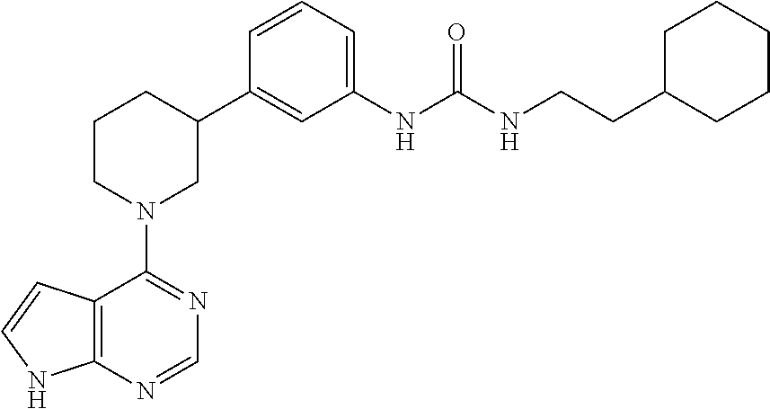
C12=C(NC=C1)N=CN=C2N1CC(C2=CC(NC(NCCC3CCCCC3)=O)=CC=C2)CCC1
